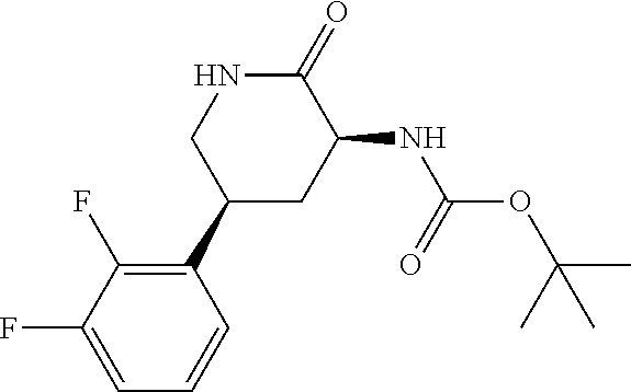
CC(C)(OC(=O)NC1CC(C2=C(F)C(F)=CC=C2)CNC1=O)C
